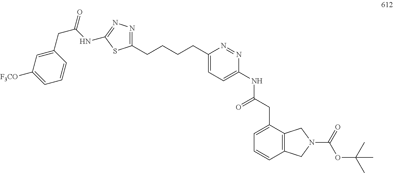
C1(CCCCC2=CC=C(NC(=O)CC3=CC=CC4=C3CN(C(=O)OC(C)(C)C)C4)N=N2)=NN=C(NC(CC2=CC([F3CO])=CC=C2)=O)S1
